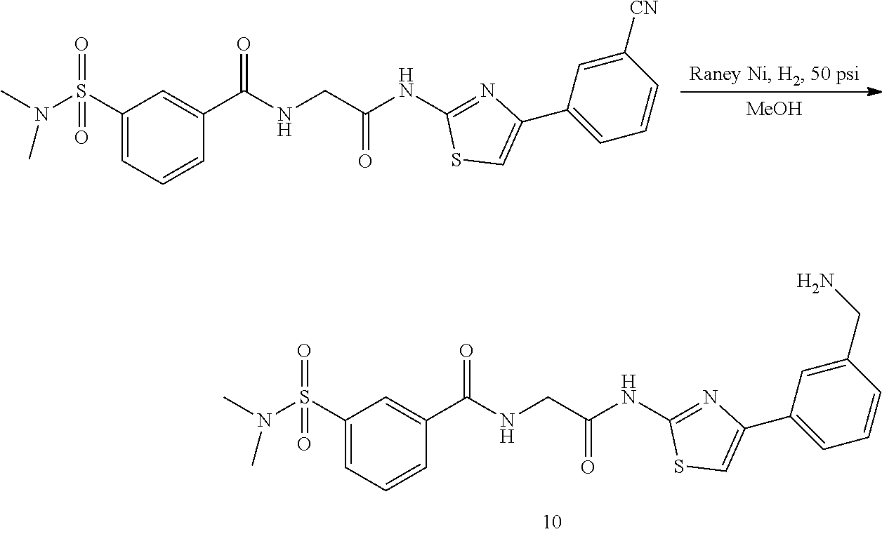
N(C)(C)S(C1=CC=CC(C(=O)NCC(=O)NC2=NC(C3=CC=CC(CN)=C3)=CS2)=C1)(=O)=O.[MeOH].N(C)(C)S(C1=CC=CC(C(=O)NCC(=O)NC2=NC(C3=CC=CC([CN])=C3)=CS2)=C1)(=O)=O
